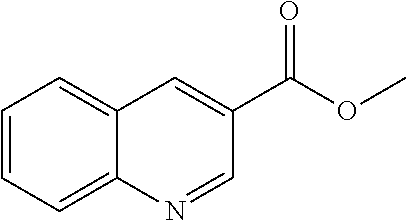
C1=CC=C2C(=C1)C=C(C(OC)=O)C=N2
